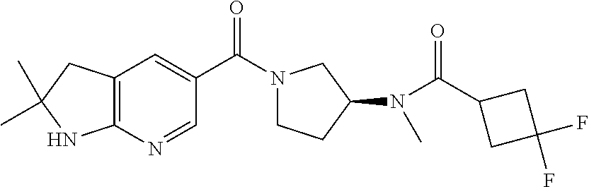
N(C(C1CC(F)(F)C1)=O)(C)C1CN(C(C2=CC3=C(N=C2)NC(C)(C)C3)=O)CC1
